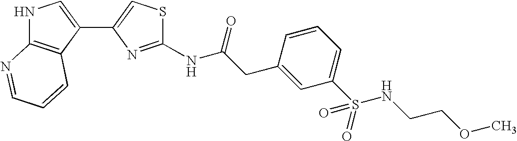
N1C2=C(C(C3=CSC(NC(CC4=CC(S(NCCOC)(=O)=O)=CC=C4)=O)=N3)=C1)C=CC=N2
